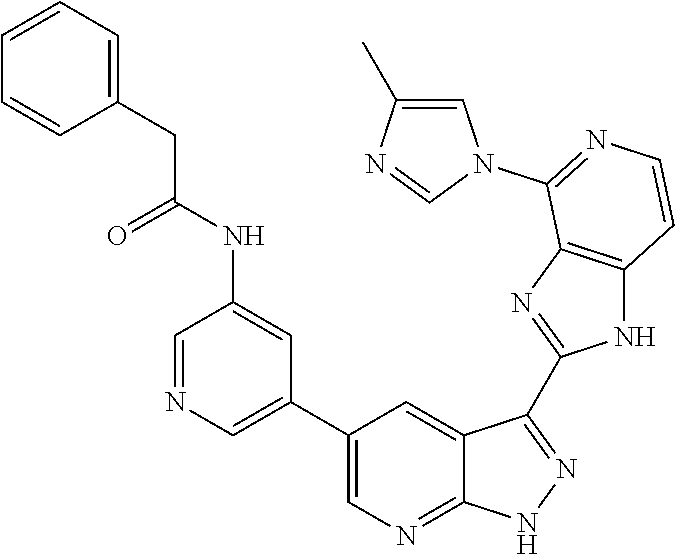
C1=NC=C(C2=CN=C3C(=C2)C(C2=NC4=C(N2)C=CN=C4N2C=C(C)N=C2)=NN3)C=C1NC(CC1=CC=CC=C1)=O
